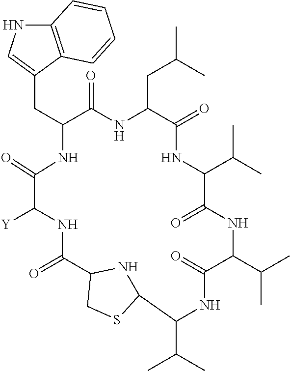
C(C1C(=O)NC(CC(C)C)C(=O)NC(C(C)C)C(=O)NC(C(C)C)C(=O)NC(C(C)C)C2NC(CS2)C(=O)NC([Y])C(=O)N1)C1=CNC2=C1C=CC=C2
